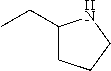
C1(CC)CCCN1
